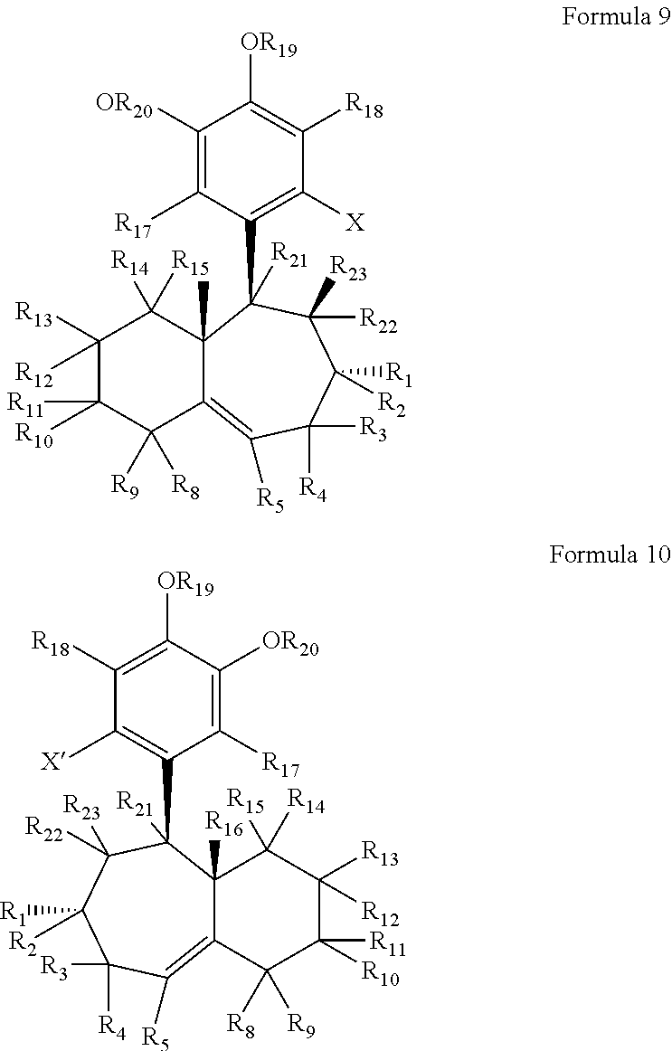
C1([X])=C(C2([R21])C3(C)C(=C([R5])C([R4])([R3])C([R2])([R1])C2([R23])[R22])C([R9])([R8])C([R10])([R11])C([R13])([R12])C3([R15])[R14])C([R17])=C([OR20])C([OR19])=C1[R18].C12=C([R5])C([R3])([R4])C([R1])([R2])C([R23])([R22])C(C3=C([X])C([R18])=C([OR19])C([OR20])=C3[R17])([R21])C1([R16])C([R15])([R14])C([R12])([R13])C([R11])([R10])C2([R8])[R9]
